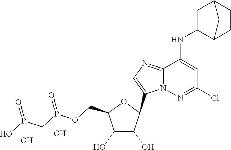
N(C1=CC(Cl)=NN2C1=NC=C2C1C(O)C(O)C(COP(CP(O)(O)=O)(O)=O)O1)C1C2CCC(C1)C2
